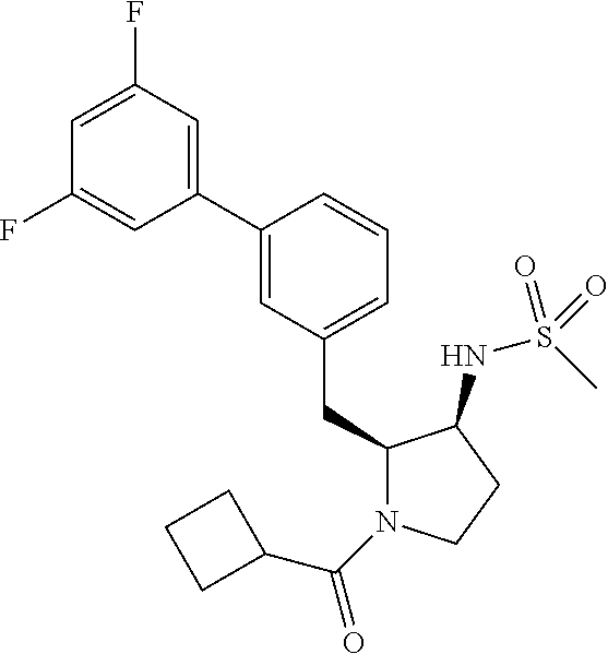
C1(CC2=CC=CC(C3=CC(F)=CC(F)=C3)=C2)N(C(=O)C2CCC2)CCC1NS(C)(=O)=O
